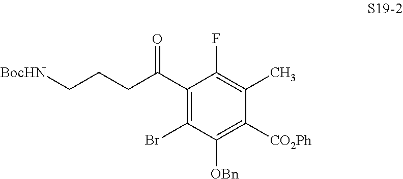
C1(C(CCC[BocHN])=O)=C(Br)C([OBn])=C([CO2Ph])C(C)=C1F
